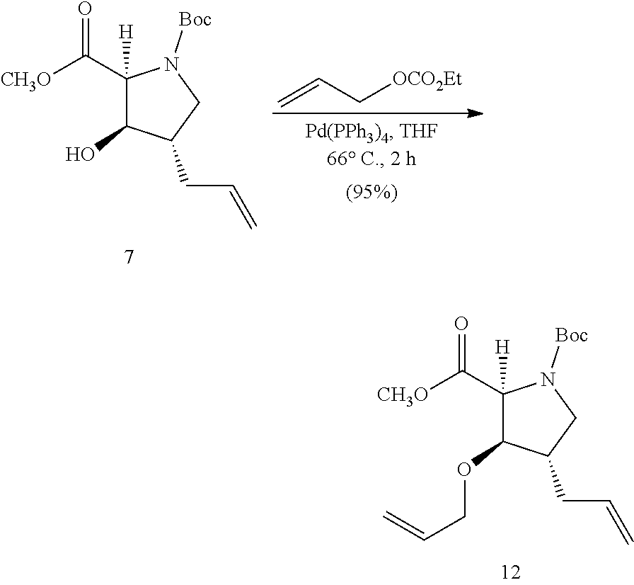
C=CC[OCO2Et].C1(C([CH3O])=O)([H])C(O)C(CC=C)CN1[Boc].C1(C([CH3O])=O)([H])C(OCC=C)C(CC=C)CN1[Boc]
